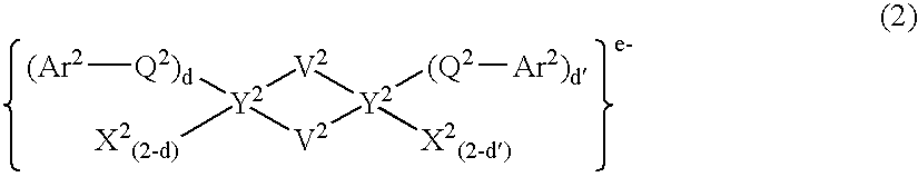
[(Ar2][Q2)d][Y2]1([X2(2-d)])[V2][Y2]([(Q2][Ar2)d])([X2(2-d)])[V2]1
